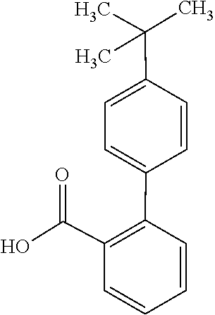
C1=CC(C(C)(C)C)=CC=C1C1=C(C(O)=O)C=CC=C1
